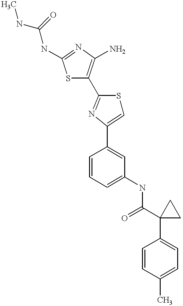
C1(C(=O)NC2=CC=CC(C3=CSC(C4=C(N)N=C(NC(NC)=O)S4)=N3)=C2)(C2=CC=C(C)C=C2)CC1
